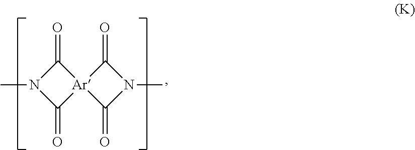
C1(=O)N(C)C(=O)[Ar]12C(=O)N(C)C2=O
